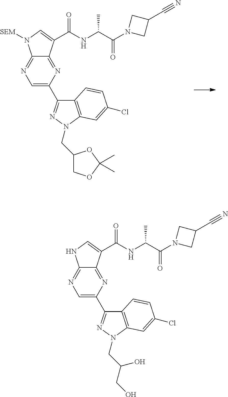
C1=C(C2=NN(CC3COC(C)(C)O3)C3=C2C=CC(Cl)=C3)N=C2C(=N1)N([SEM])C=C2C(NC(C(N1CC(C#N)C1)=O)C)=O.C1=C(C2=NN(CC(CO)O)C3=C2C=CC(Cl)=C3)N=C2C(=N1)NC=C2C(NC(C(N1CC(C#N)C1)=O)C)=O
